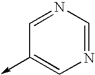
N1=CN=CC(->C)=C1
